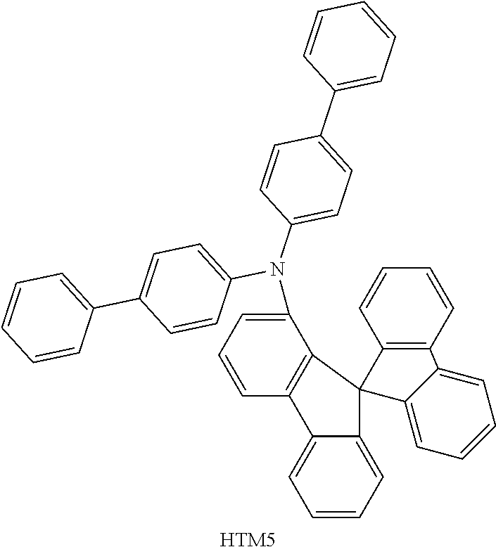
[HTM5].C1(C2=CC=CC=C2)=CC=C(N(C2=CC=C(C3=CC=CC=C3)C=C2)C2=CC=CC3=C2C2(C4=CC=CC=C34)C3=C(C=CC=C3)C3=CC=CC=C23)C=C1
